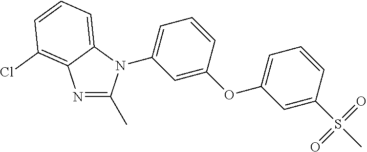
C1(N2C(C)=NC3=C(Cl)C=CC=C23)=CC=CC(OC2=CC=CC(S(C)(=O)=O)=C2)=C1
